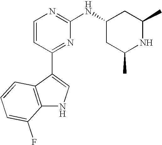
C1=CC(C2=CNC3=C2C=CC=C3F)=NC(NC2CC(C)NC(C)C2)=N1
